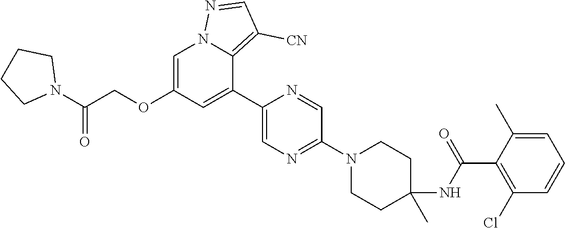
C1(C2=CC(OCC(N3CCCC3)=O)=CN3C2=C([CN])C=N3)=CN=C(N2CCC(NC(C3=C(Cl)C=CC=C3C)=O)(C)CC2)C=N1
